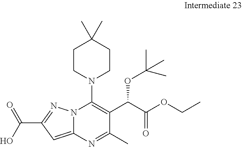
C(C1=NN2C(=C1)N=C(C)C(C(C(OCC)=O)OC(C)(C)C)=C2N1CCC(C)(C)CC1)(O)=O
